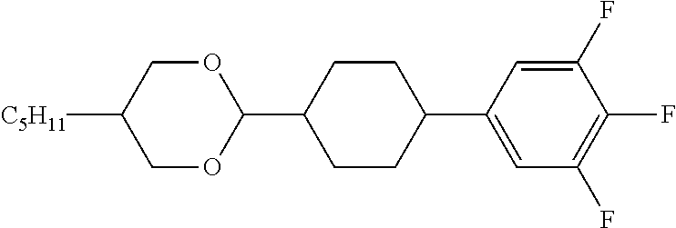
C1OC(C2CCC(C3=CC(F)=C(F)C(F)=C3)CC2)OCC1[C5H11]
